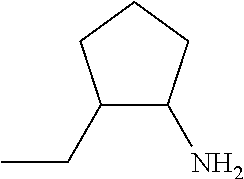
CCC1C(N)CCC1
